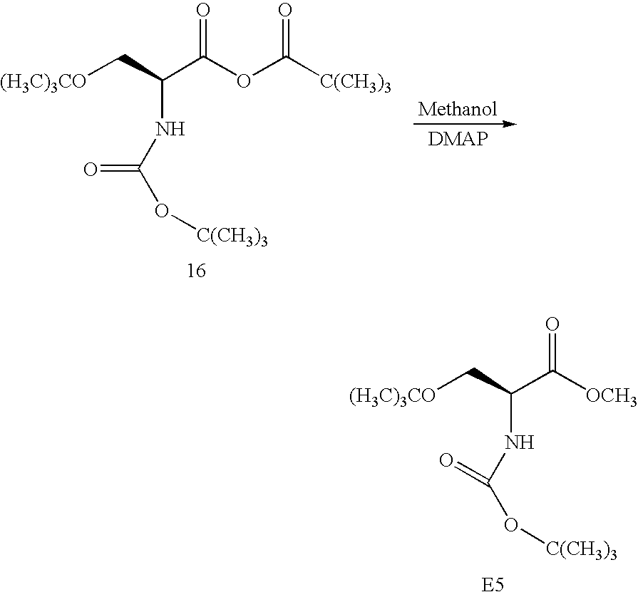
[(H3C)3CO]CC(C(OC([C(CH3)3])=O)=O)NC(O[C(CH3)3])=O.[(H3C)3CO]CC(C([OCH3])=O)NC(O[C(CH3)3])=O
